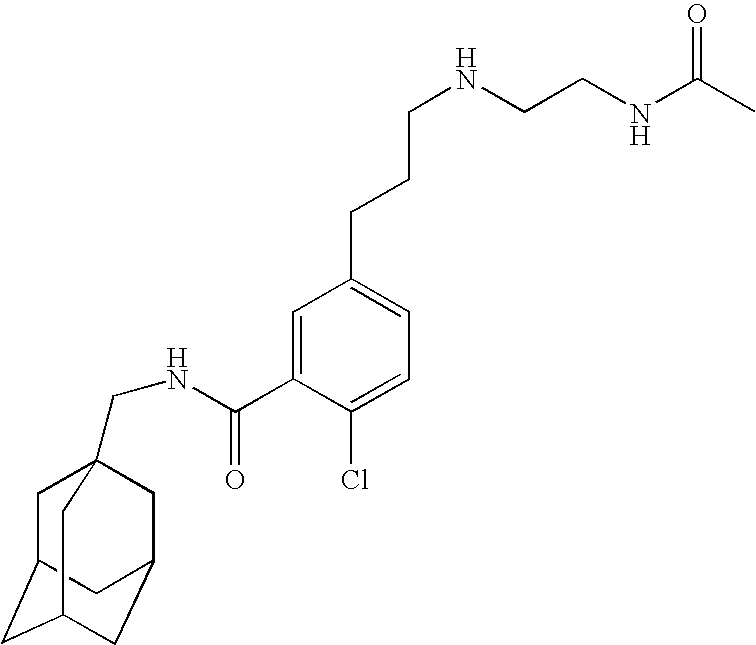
C1=C(C(=O)NCC23CC4CC(CC(C2)C4)C3)C(Cl)=CC=C1CCCNCCNC(C)=O
